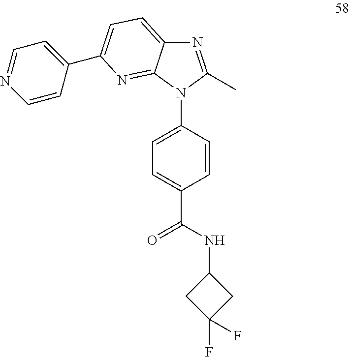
N1(C2=CC=C(C(NC3CC(F)(F)C3)=O)C=C2)C(C)=NC2=CC=C(C3=CC=NC=C3)N=C12
